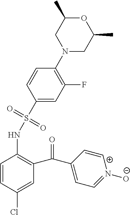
C1(S(NC2=C(C(C3=CC=N([O-])[C+]=C3)=O)C=C(Cl)C=C2)(=O)=O)=CC(F)=C(N2CC(C)OC(C)C2)C=C1
